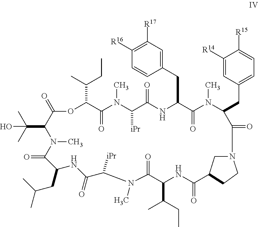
C1(CC2C(=O)N(C)C(CC3=CC=C([R15])C([R14])=C3)C(=O)N3CC(CC3)C(=O)NC(C(C)CC)C(=O)N(C)C([iPr])C(=O)NC(CC(C)C)C(=O)N(C)C(C(C)(C)O)C(=O)OC(C(CC)C)C(=O)N(C)C([iPr])C(=O)N2)=CC([R17])=C([R16])C=C1
